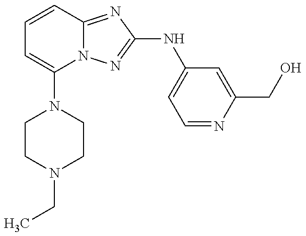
C1(N2CCN(CC)CC2)=CC=CC2=NC(NC3=CC=NC(CO)=C3)=NN12
